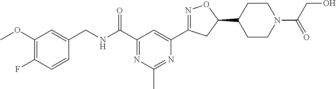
C1(OC)=C(F)C=CC(CNC(C2=NC(C)=NC(C3=NOC(C4CCN(C(CO)=O)CC4)C3)=C2)=O)=C1
